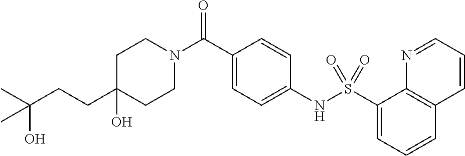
C1(CCC(C)(O)C)(O)CCN(C(C2=CC=C(NS(C3=CC=CC4=C3N=CC=C4)(=O)=O)C=C2)=O)CC1
